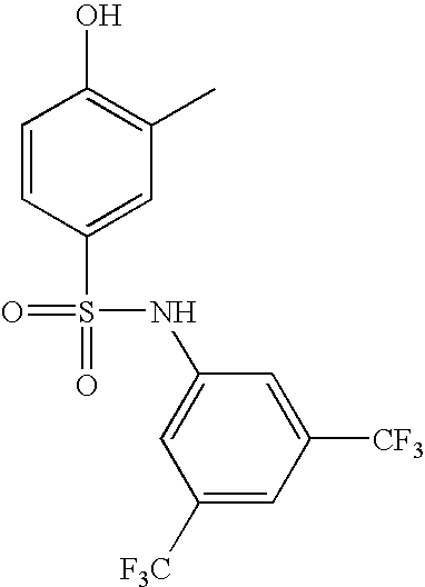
C1=CC(S(=O)(=O)NC2=CC([F3C])=CC([CF3])=C2)=CC(C)=C1O
